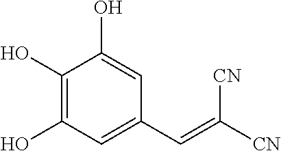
C1(C=C([CN])[CN])=CC(O)=C(O)C(O)=C1
